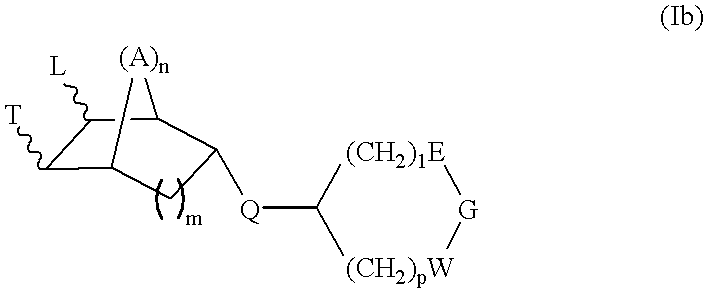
[Q](C1[(CH2)1E][G][(CH2)pW]1)C1CC2C([T])C([L])C1[(A)n]2
